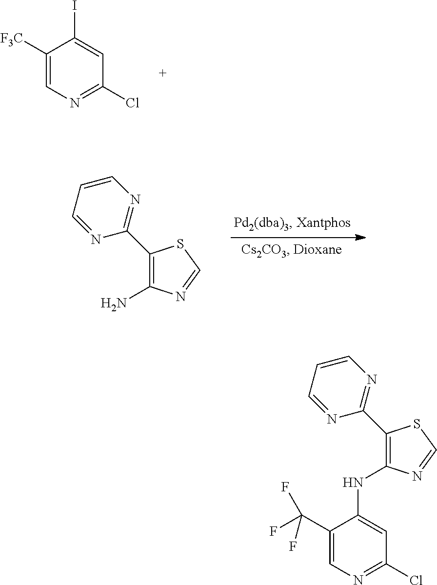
C1([F3C])=CN=C(Cl)C=C1I.C1(C2=NC=CC=N2)=C(N)N=CS1.C1(C2=NC=CC=N2)=C(NC2=CC(Cl)=NC=C2C(F)(F)F)N=CS1
